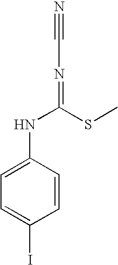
C1=C(NC(SC)=NC#N)C=CC(I)=C1
